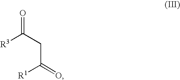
O=C(CC(=O)[R1])[R3]
